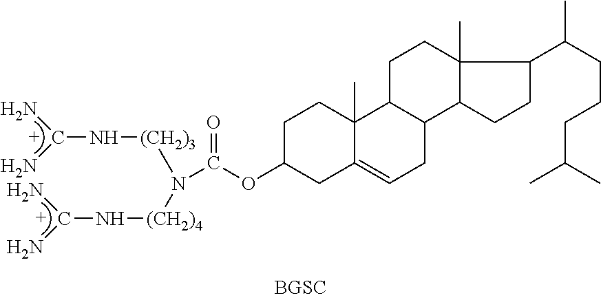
C1C(OC(N([(CH2)4]NC(N)N)[(CH2)3]NC(N)N)=O)CC2=CCC3C(C2(C)C1)CCC1(C)C3CCC1C(CCCC(C)C)C
